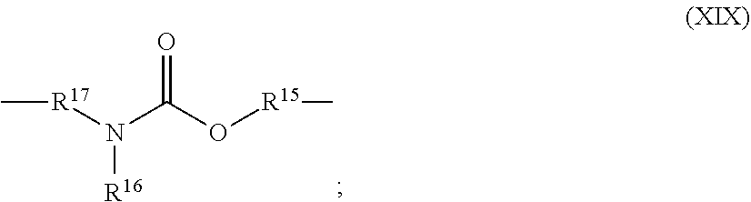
C[R17]N(C(O[R15]C)=O)[R16]
